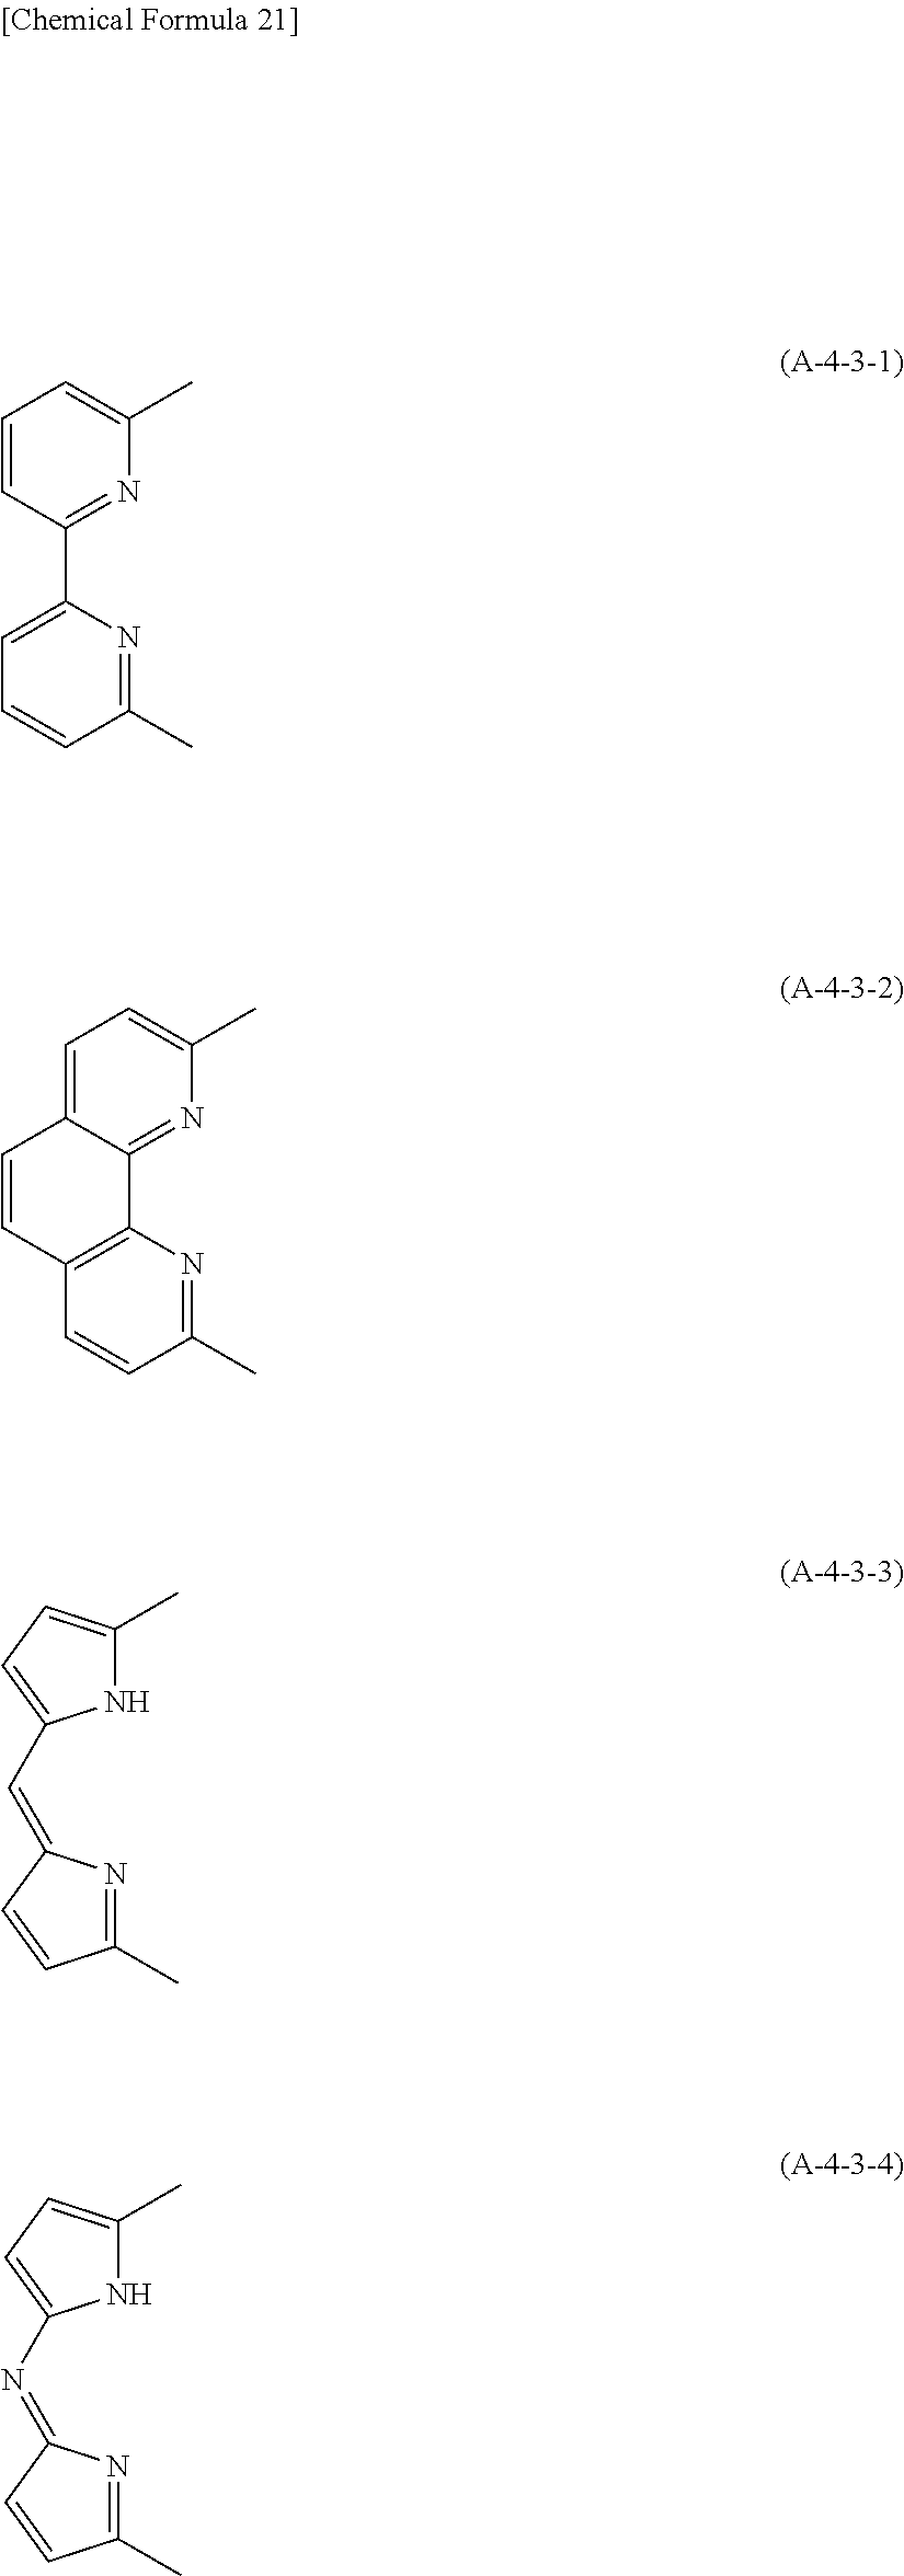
C1=CC(C2=CC=CC(C)=N2)=NC(C)=C1.N1C(C)=CC=C1C=C1N=C(C)C=C1.C1=C2C(=NC(C)=C1)C1=C(C=CC(C)=N1)C=C2.N1C(C)=CC=C1N=C1N=C(C)C=C1
